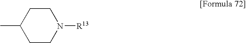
C1(C)CCN([R13])CC1
